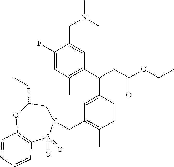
C1(F)=CC(C)=C(C(CC(OCC)=O)C2=CC(CN3CC(CC)OC4=C(S3(=O)=O)C=CC=C4)=C(C)C=C2)C=C1CN(C)C
